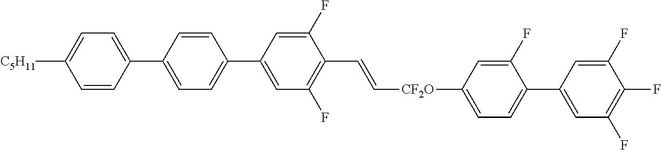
C1=C(C2=CC=C(C3=CC(F)=C(C=C[CF2O]C4=CC=C(C5=CC(F)=C(F)C(F)=C5)C(F)=C4)C(F)=C3)C=C2)C=CC([C5H11])=C1
